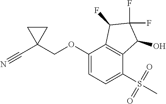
C1(OCC2(C#N)CC2)=CC=C(S(C)(=O)=O)C2=C1C(F)C(F)(F)C2O
